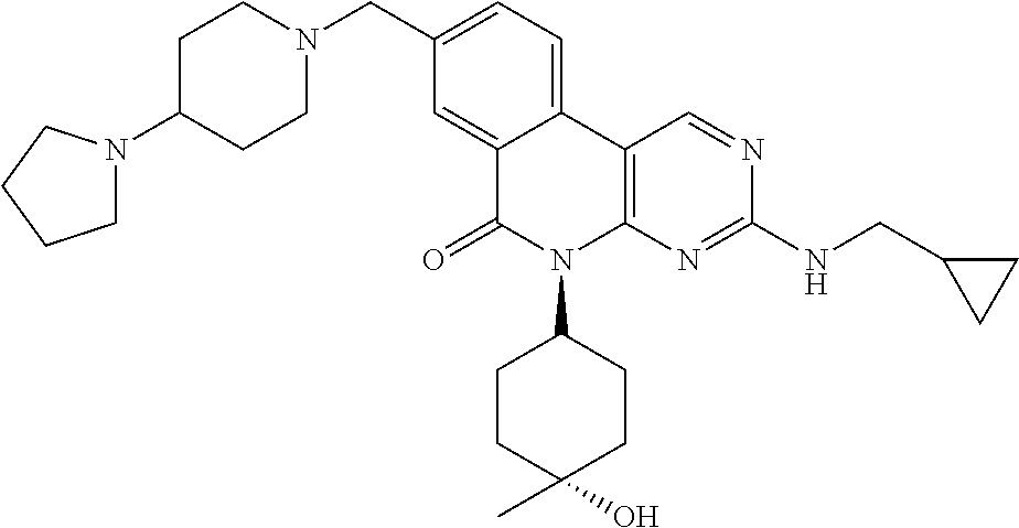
C1(CN2CCC(N3CCCC3)CC2)=CC=C2C(=C1)C(=O)N(C1CCC(O)(C)CC1)C1=C2C=NC(NCC2CC2)=N1
